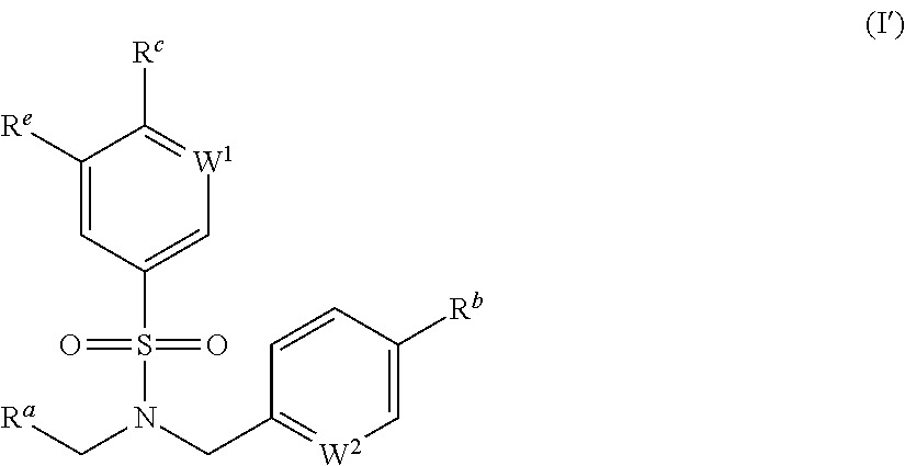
C1([Re])=CC(S(=O)(=O)N(CC2=[W2]C=C([Rb])C=C2)C[Ra])=C[W1]=C1[Rc]
